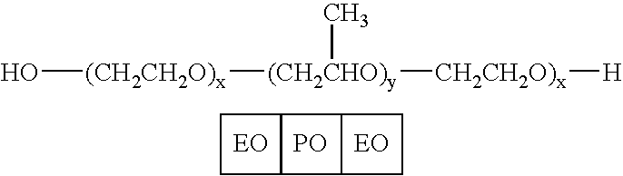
[PO].C1CC2C1C1C2CC1.O[(CH2CH2O)x][(CH2CHO)y]([CH2CH2O)x][H])C
